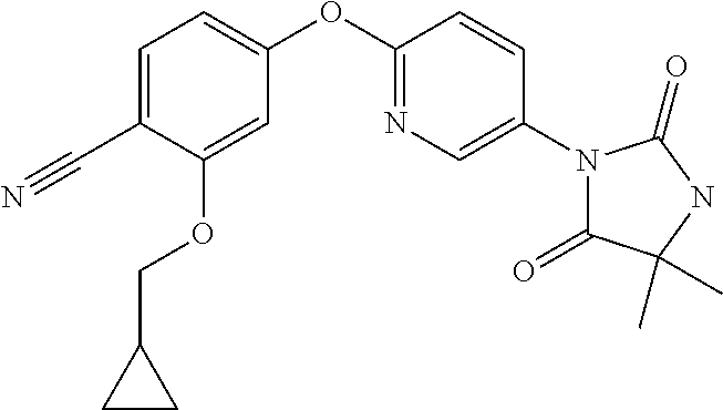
C1(C#N)=CC=C(OC2=NC=C(N3C(=O)C(C)(C)NC3=O)C=C2)C=C1OCC1CC1
